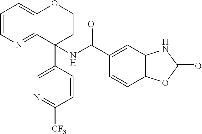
C1=CN=C2C(=C1)OCCC2(NC(C1=CC2=C(C=C1)OC(=O)N2)=O)C1=CN=C([CF3])C=C1
